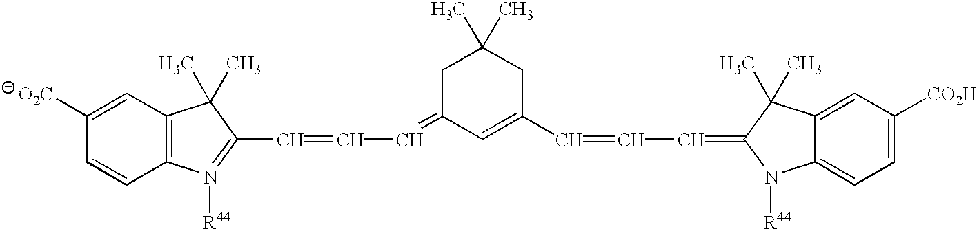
C12=C(C=C([O2C])C=C1)C(C)(C)C(C=CC=C1C=C(C=CC=C3N([R44])C4=CC=C([CO2H])C=C4C3(C)C)CC(C)(C)C1)=N2[R44]
